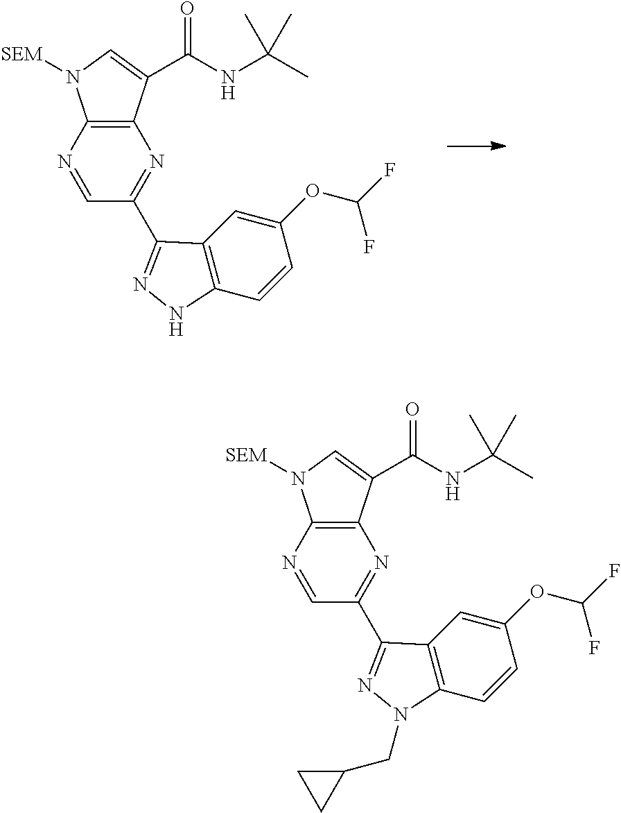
N1=CC(C2=NNC3=C2C=C(OC(F)F)C=C3)=NC2=C1N([SEM])C=C2C(NC(C)(C)C)=O.N1=CC(C2=NN(CC3CC3)C3=C2C=C(OC(F)F)C=C3)=NC2=C1N([SEM])C=C2C(NC(C)(C)C)=O
